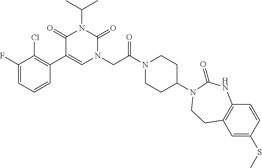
C1(F)=CC=CC(C2=CN(CC(N3CCC(N4C(=O)NC5=C(C=C(SC)C=C5)CC4)CC3)=O)C(=O)N(C(C)C)C2=O)=C1Cl
